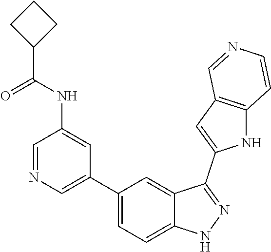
C1(C2=CN=CC(NC(C3CCC3)=O)=C2)=CC=C2C(=C1)C(C1=CC3=C(N1)C=CN=C3)=NN2
